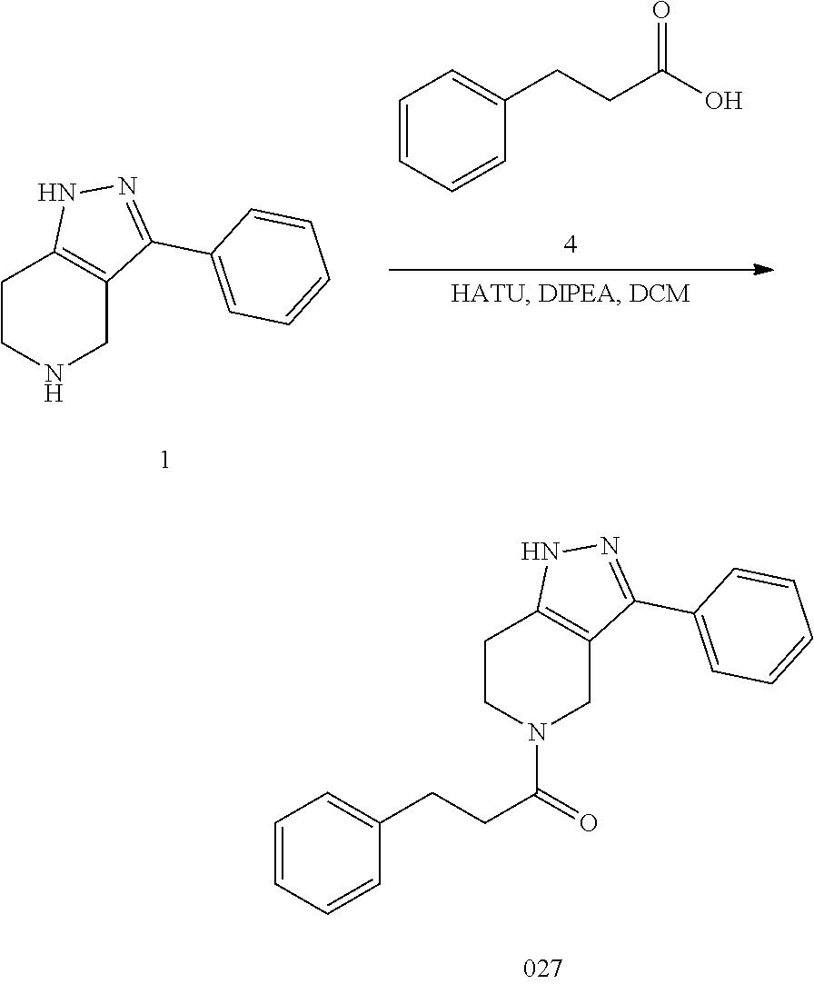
C1CNCC2=C1NN=C2C1=CC=CC=C1.C1=CC=CC(CCC(O)=O)=C1.C1CN(C(=O)CCC2=CC=CC=C2)CC2=C1NN=C2C1=CC=CC=C1
